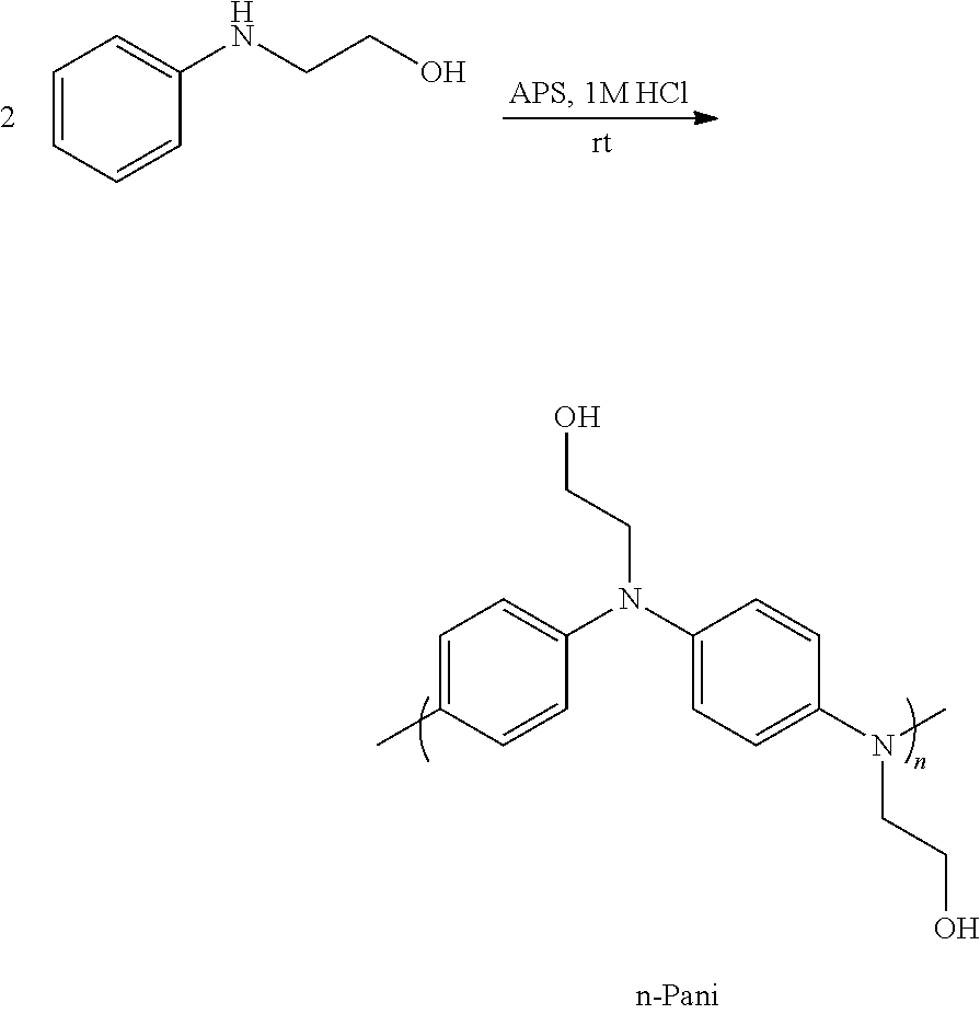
C1=CC=CC(NCCO)=C1.C1=C(C)C=CC(N(C2=CC=C(N(C)CCO)C=C2)CCO)=C1
